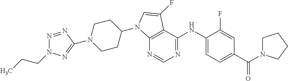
N1(C2=NN(CCC)N=N2)CCC(N2C3=C(C(NC4=CC=C(C(N5CCCC5)=O)C=C4F)=NC=N3)C(F)=C2)CC1
